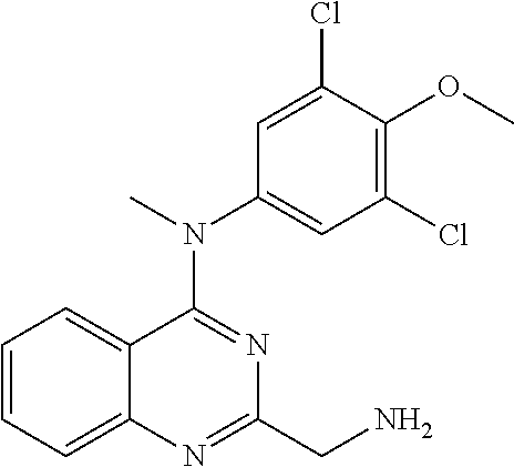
C1=CC=C2C(=C1)C(N(C)C1=CC(Cl)=C(OC)C(Cl)=C1)=NC(CN)=N2
